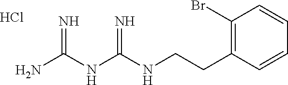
C(NC(NC(N)=N)=N)CC1=C(Br)C=CC=C1.Cl
